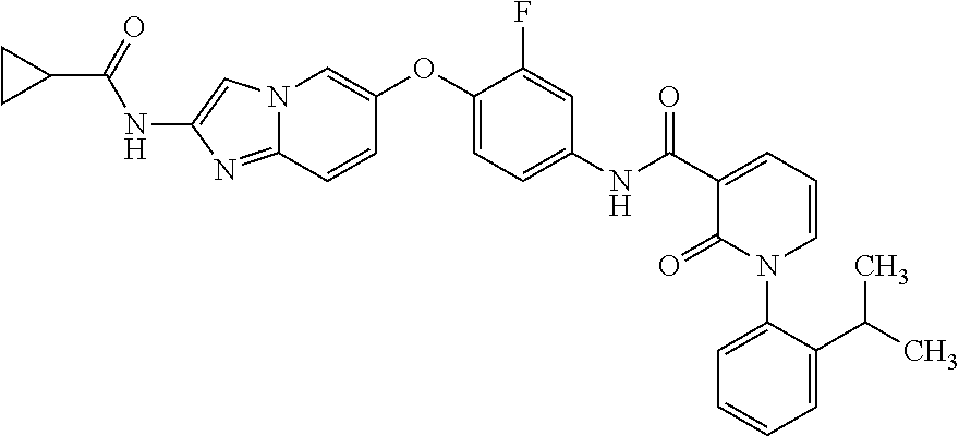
N12C(=NC(NC(C3CC3)=O)=C1)C=CC(OC1=CC=C(NC(C3=CC=CN(C4=CC=CC=C4C(C)C)C3=O)=O)C=C1F)=C2
